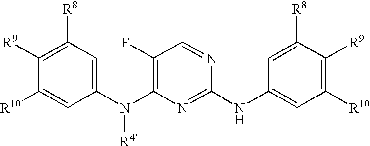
[R10]C1=CC(N(C2=C(F)C=NC(NC3=CC([R10])=C([R9])C([R8])=C3)=N2)[R4])=CC([R8])=C1[R9]
